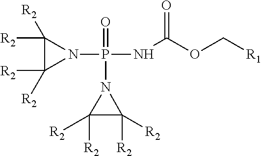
C1([R2])([R2])C([R2])([R2])N1P(NC(=O)OC[R1])(=O)N1C([R2])([R2])C1([R2])[R2]
